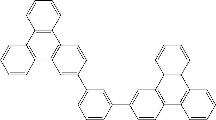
C12=C(C3=C(C4=C1C=CC=C4)C=CC(C1=CC=CC(C4=CC5=C(C6=C(C7=C5C=CC=C7)C=CC=C6)C=C4)=C1)=C3)C=CC=C2
